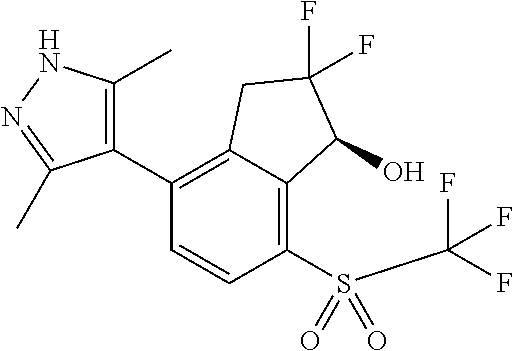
C1(C2=C(C)NN=C2C)=C2C(=C(S(=O)(C(F)(F)F)=O)C=C1)C(O)C(F)(F)C2
